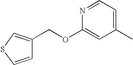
N1=CC=C(C)C=C1OCC1=CSC=C1
